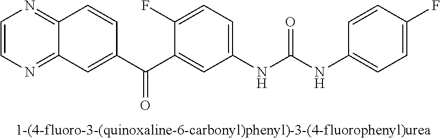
C1=CN=C2C(=N1)C=CC(C(C1=CC(NC(NC3=CC=C(F)C=C3)=O)=CC=C1F)=O)=C2
